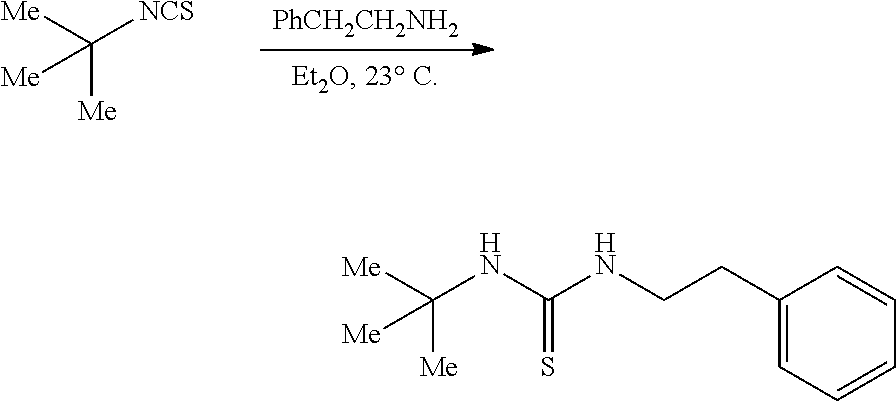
[Me]C([NCS])([Me])[Me].[PhCH2CH2NH2].[Me]C(NC(NCCC1=CC=CC=C1)=S)([Me])[Me]
